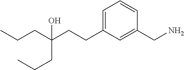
C(C(CCC1=CC=CC(CN)=C1)(CCC)O)CC
